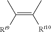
C(=C(C)[Rt10])([Rt9])C
